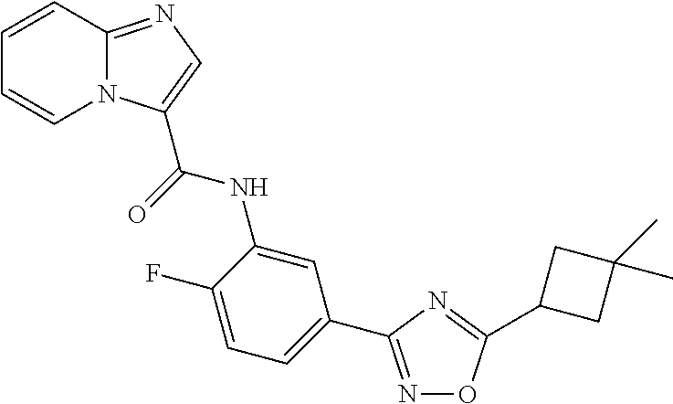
C1=C(F)C(NC(=O)C2=CN=C3N2C=CC=C3)=CC(C2=NOC(C3CC(C)(C)C3)=N2)=C1
